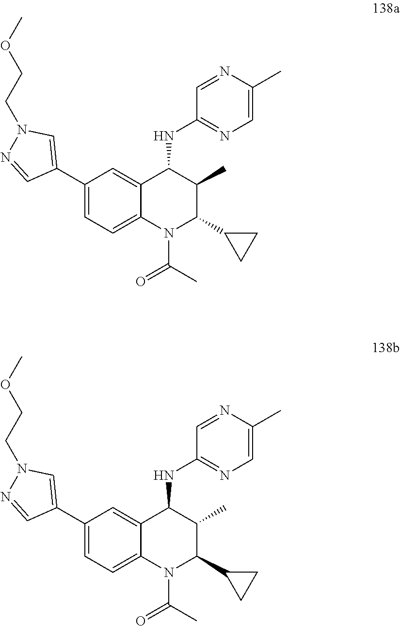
C1(C2=CN(CCOC)N=C2)=CC=C2C(=C1)C(NC1=NC=C(C)N=C1)C(C)C(C1CC1)N2C(C)=O.C1(C2=CN(CCOC)N=C2)=CC=C2C(=C1)C(NC1=NC=C(C)N=C1)C(C)C(C1CC1)N2C(C)=O
